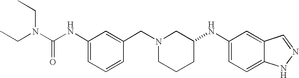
C12=CC(NC3CCCN(CC4=CC(NC(N(CC)CC)=O)=CC=C4)C3)=CC=C1NN=C2
